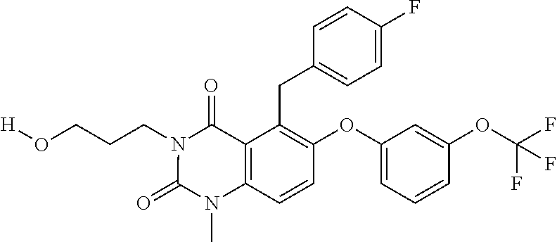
[H]OCCCN1C(=O)N(C)C2=C(C1=O)C(CC1=CC=C(F)C=C1)=C(OC1=CC=CC(OC(F)(F)F)=C1)C=C2
